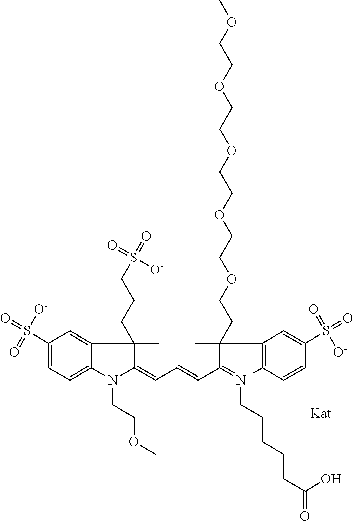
C1(=CC=CC2=[N+](CCCCCC(=O)O)C3=C(C=C(S(=O)(=O)[O-])C=C3)C2(CCOCCOCCOCCOCCOC)C)N(CCOC)C2=CC=C(S(=O)([O-])=O)C=C2C1(C)CCCS(=O)([O-])=O
